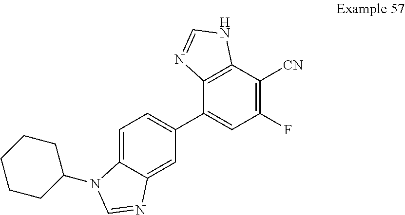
C1=C2C(=CC(C3=CC(F)=C([CN])C4=C3N=CN4)=C1)N=CN2C1CCCCC1
